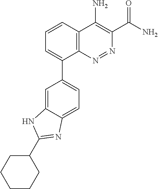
C1=CC2=C(C(C3=CC=C4C(=C3)NC(C3CCCCC3)=N4)=C1)N=NC(C(N)=O)=C2N
